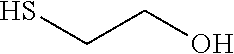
C(CO)S
